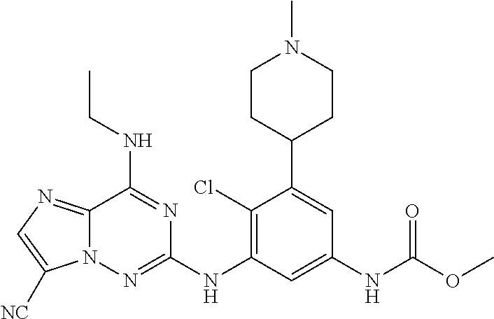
C12=NC=C([NC])N1N=C(NC1=C(Cl)C(C3CCN(C)CC3)=CC(NC(OC)=O)=C1)N=C2NCC
